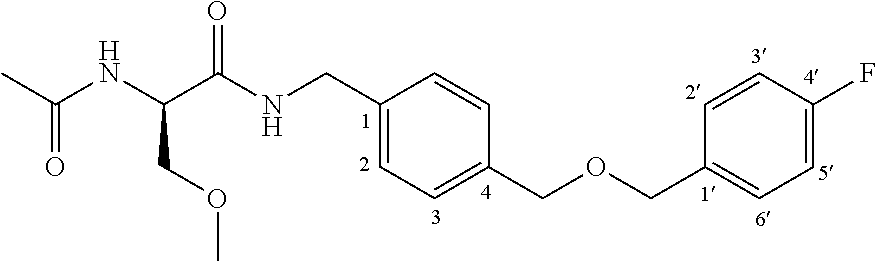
C1=C(CNC(C(NC(C)=O)COC)=O)C=CC(COCC2=CC=C(F)C=C2)=C1
